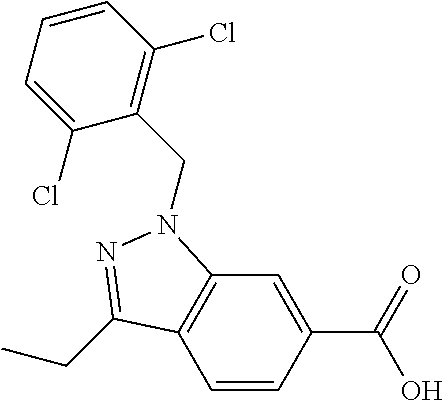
C1=CC(C(=O)O)=CC2=C1C(CC)=NN2CC1=C(Cl)C=CC=C1Cl
